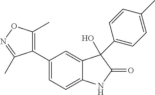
C1(C2=CC=C3C(=C2)C(C2=CC=C(C)C=C2)(O)C(=O)N3)=C(C)ON=C1C
